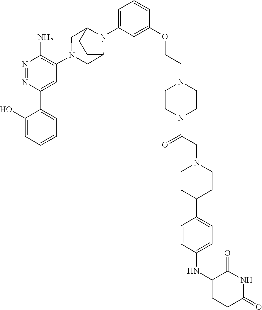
N1(C2=C(N)N=NC(C3=CC=CC=C3O)=C2)CC2N(C3=CC=CC(OCCN4CCN(C(CN5CCC(C6=CC=C(NC7CCC(=O)NC7=O)C=C6)CC5)=O)CC4)=C3)C(C1)CC2
